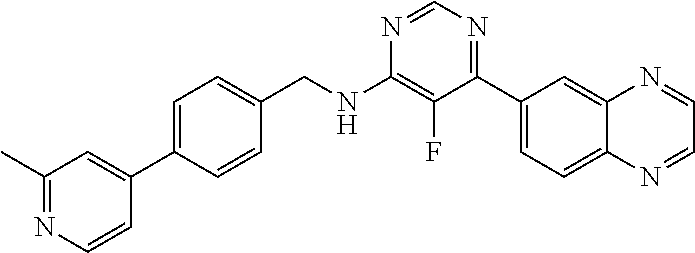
N1=CN=C(C2=CC=C3C(=C2)N=CC=N3)C(F)=C1NCC1=CC=C(C2=CC(C)=NC=C2)C=C1
